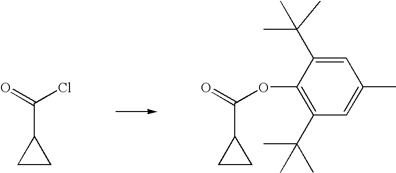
C1CC1C(=O)Cl.C1(C(=O)OC2=C(C(C)(C)C)C=C(C)C=C2C(C)(C)C)CC1
